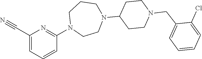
C(C1=CC=CC(N2CCN(C3CCN(CC4=CC=CC=C4Cl)CC3)CCC2)=N1)#N
